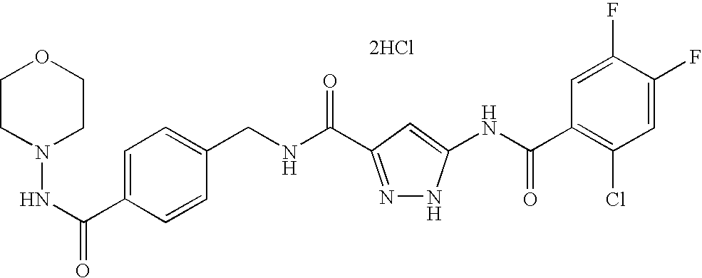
C(NC(=O)C1=NNC(NC(C2=C(Cl)C=C(F)C(F)=C2)=O)=C1)C1=CC=C(C(NN2CCOCC2)=O)C=C1.[2HCl]
